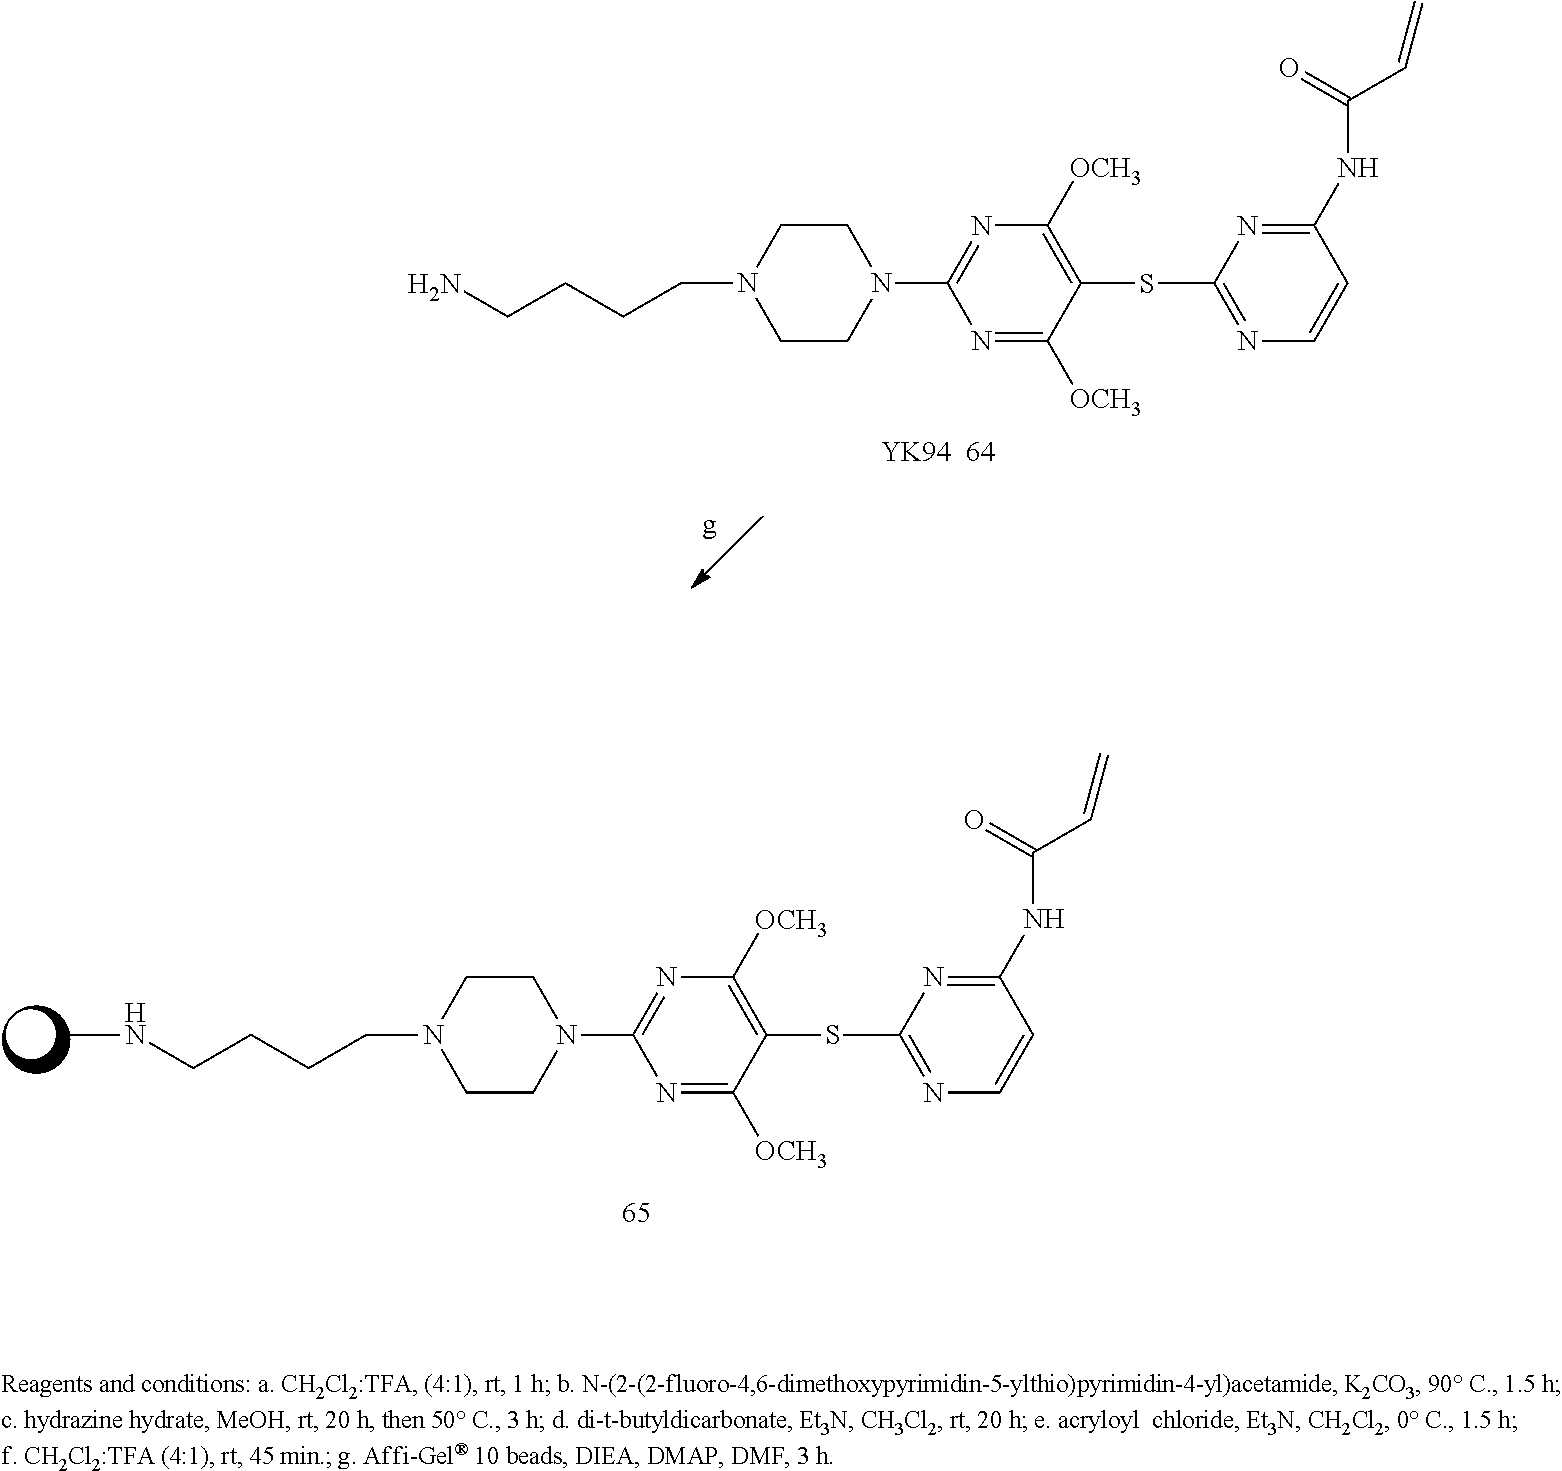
N(CCCCN1CCN(C2=NC([OCH3])=C(SC3=NC=CC(NC(C=C)=O)=N3)C([OCH3])=N2)CC1)C.NCCCCN1CCN(C2=NC([OCH3])=C(SC3=NC=CC(NC(C=C)=O)=N3)C([OCH3])=N2)CC1.[YK94  64]
